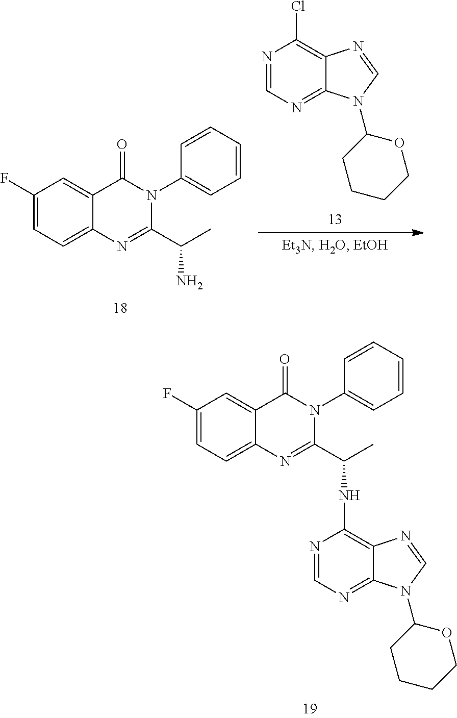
C1(F)=CC=C2C(=C1)C(=O)N(C1=CC=CC=C1)C(C(C)NC1=C3C(=NC=N1)N(C1CCCCO1)C=N3)=N2.C1(F)=CC=C2C(=C1)C(=O)N(C1=CC=CC=C1)C(C(C)N)=N2.N1=CN=C2C(=C1Cl)N=CN2C1CCCCO1
